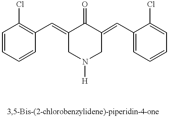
C1=CC=CC(C=C2CN([H])CC(=CC3=CC=CC=C3Cl)C2=O)=C1Cl
